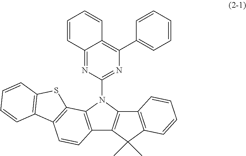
C12=C(C3=CC=CC=C3)N=C(N3C4=C(C5=C3C3=C(C5(C)C)C=CC=C3)C=CC3=C4SC4=C3C=CC=C4)N=C1C=CC=C2
